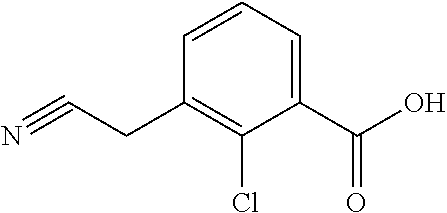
C1=CC=C(C(O)=O)C(Cl)=C1CC#N
